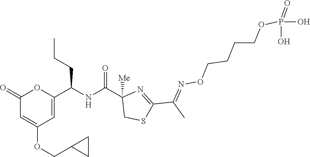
C1(=O)C=C(OCC2CC2)C=C(C(NC(C2([Me])CSC(C(C)=NOCCCCOP(=O)(O)O)=N2)=O)CCC)O1
